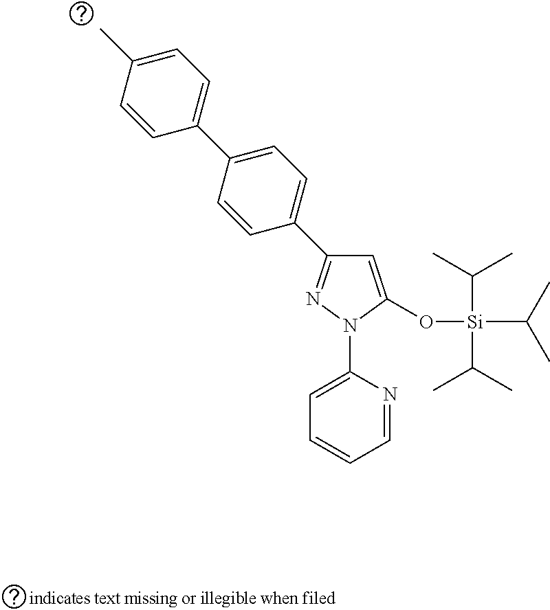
C1=C(O[Si](C(C)C)(C(C)C)C(C)C)N(C2=CC=CC=N2)N=C1C1=CC=C(C2=CC=C(C)C=C2)C=C1
